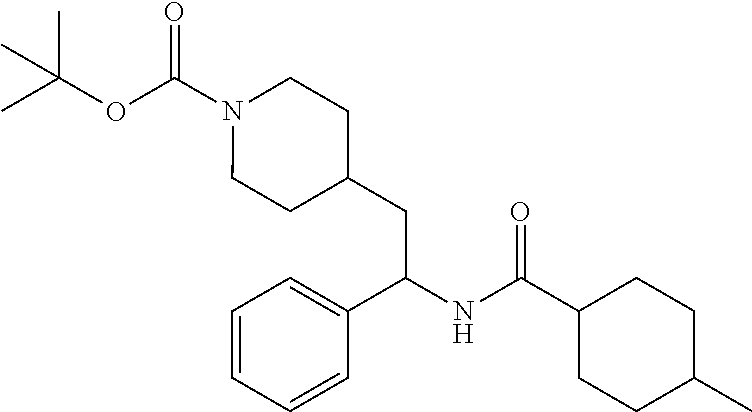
CC(OC(N1CCC(CC(NC(C2CCC(C)CC2)=O)C2=CC=CC=C2)CC1)=O)(C)C
